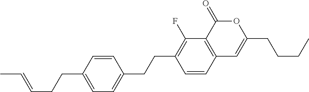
C12=C(C(=O)OC(CCCC)=C1)C(F)=C(CCC1=CC=C(CCC=CC)C=C1)C=C2
